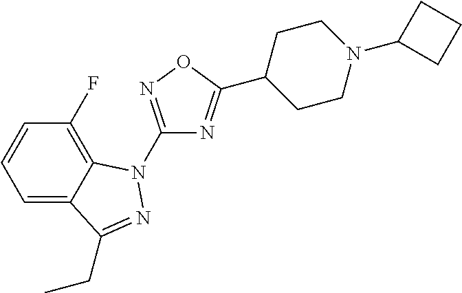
C1(F)=C2C(=CC=C1)C(CC)=NN2C1=NOC(C2CCN(C3CCC3)CC2)=N1
